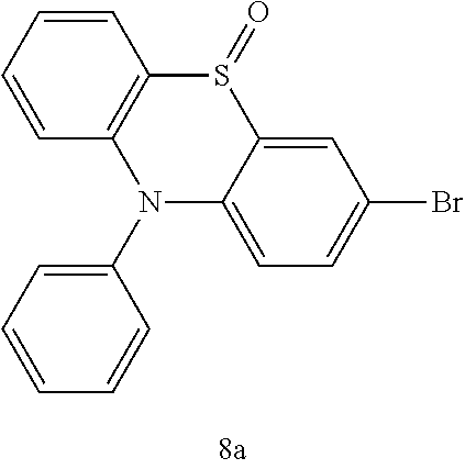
C1=CC=CC2=C1S(=O)C1=CC(Br)=CC=C1N2C1=CC=CC=C1
